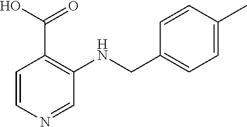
C1=CN=CC(NCC2=CC=C(C)C=C2)=C1C(O)=O
